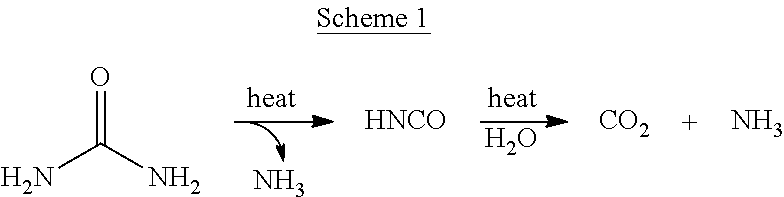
O.N.NC(N)=O.[HNCO].[CO2].N
